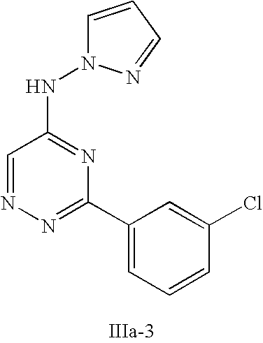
C1=NN=C(C2=CC=CC(Cl)=C2)N=C1NN1C=CC=N1
